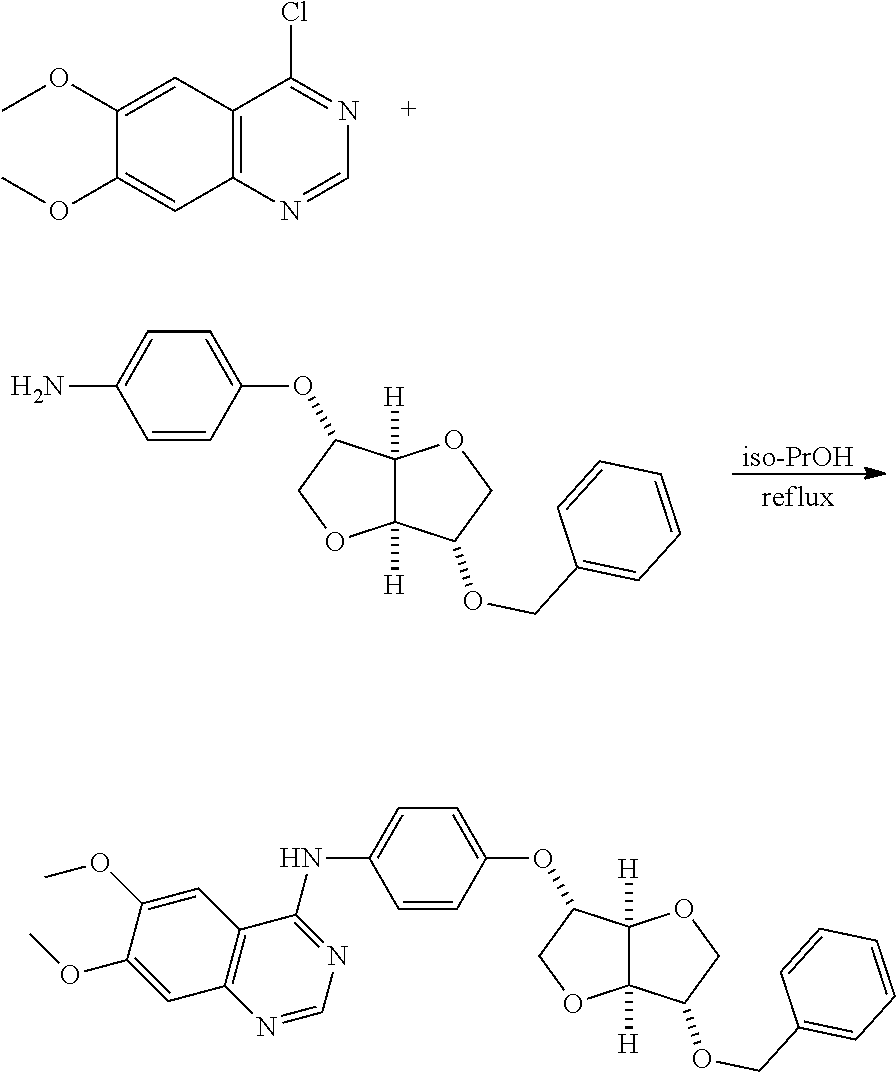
C12=C(N=CN=C1Cl)C=C(OC)C(OC)=C2.[iso-PrOH].C12([H])C([H])(OCC1OC1=CC=C(N)C=C1)C(OCC1=CC=CC=C1)CO2.C12([H])C([H])(OCC1OC1=CC=C(NC3=NC=NC4=C3C=C(OC)C(OC)=C4)C=C1)C(OCC1=CC=CC=C1)CO2
